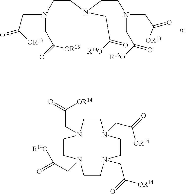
C(CN(CCN(CC([OR13])=O)CC([R13O])=O)CC([R13O])=O)N(CC([OR13])=O)CC([OR13])=O.C1CN(CC(=O)[R14O])CCN(CC([OR14])=O)CCN(CC(=O)[OR14])CCN1CC(=O)[OR14]
